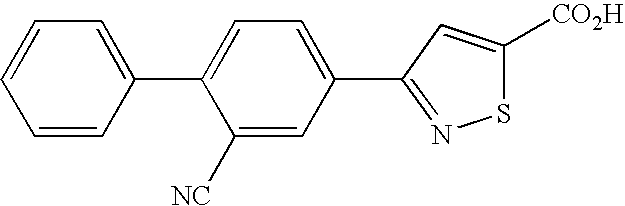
C1=CC(C2=CC=C(C3=NSC([CO2H])=C3)C=C2[NC])=CC=C1
